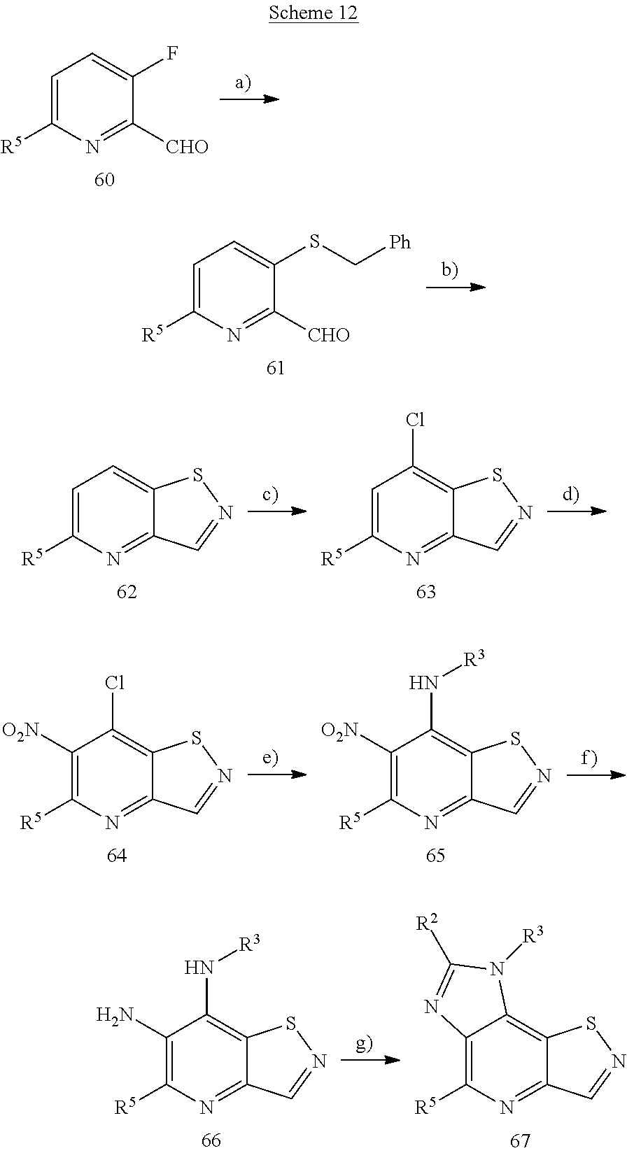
C1=C([R5])N=C([CHO])C(F)=C1.C1=C([R5])N=C([CHO])C(SC[Ph])=C1.C1=C([R5])N=C2C(=C1)SN=C2.C1=C([R5])N=C2C(=C1Cl)SN=C2.C1([O2N])=C([R5])N=C2C(=C1Cl)SN=C2.C1([O2N])=C([R5])N=C2C(=C1N[R3])SN=C2.C1(N)=C([R5])N=C2C(=C1N[R3])SN=C2.C12=C([R5])N=C3C(=C1N([R3])C([R2])=N2)SN=C3
